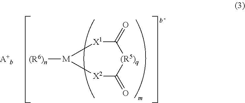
[X2]1C(=O)[(R5)q]C(=O)[X1][M]1[(R6)n].[A+b]
